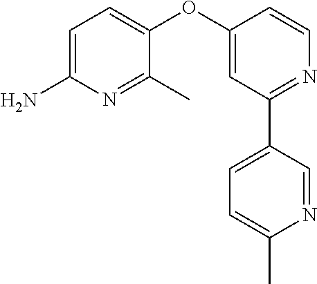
C1=C(N)N=C(C)C(OC2=CC(C3=CC=C(C)N=C3)=NC=C2)=C1
